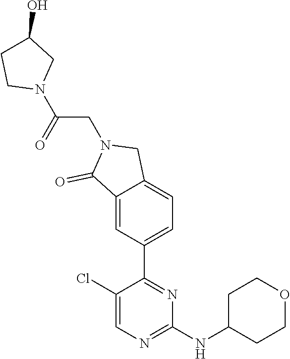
C1(Cl)=CN=C(NC2CCOCC2)N=C1C1=CC=C2C(=C1)C(=O)N(CC(N1CC(O)CC1)=O)C2
